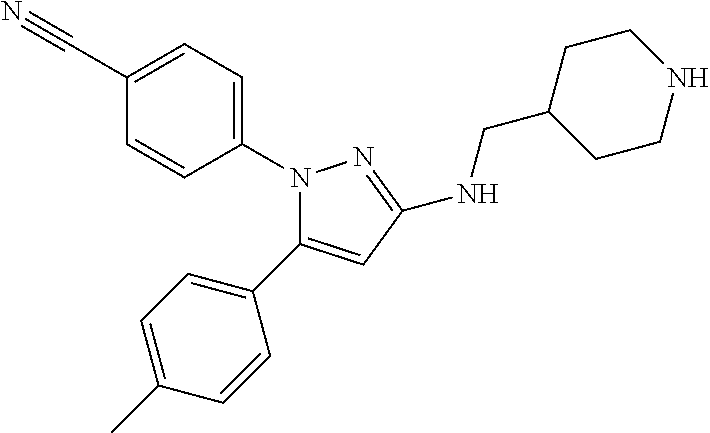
C1=C(C)C=CC(C2=CC(NCC3CCNCC3)=NN2C2=CC=C(C#N)C=C2)=C1
